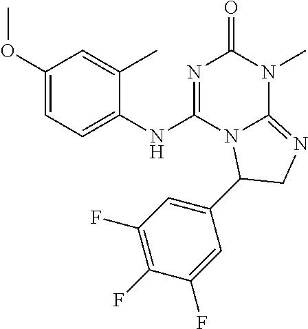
C1(OC)=CC=C(NC2=NC(=O)N(C)C3=NCC(C4=CC(F)=C(F)C(F)=C4)N23)C(C)=C1
